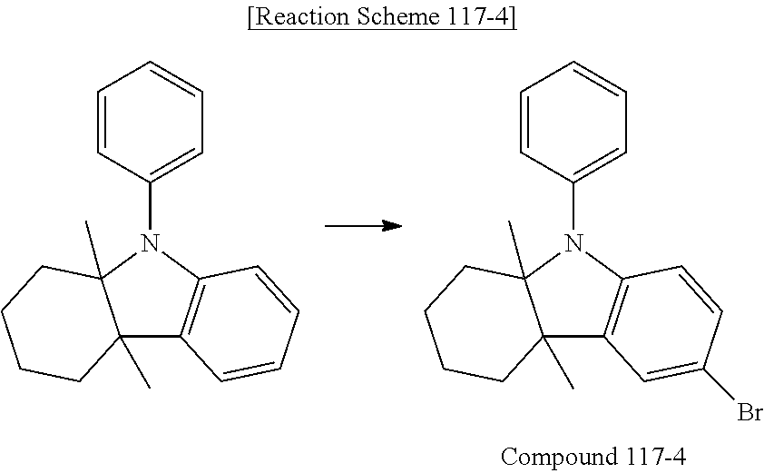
C12(C)C3=C(N(C4=CC=CC=C4)C1(C)CCCC2)C=CC(Br)=C3.C12(C)C3=C(N(C4=CC=CC=C4)C1(C)CCCC2)C=CC=C3
